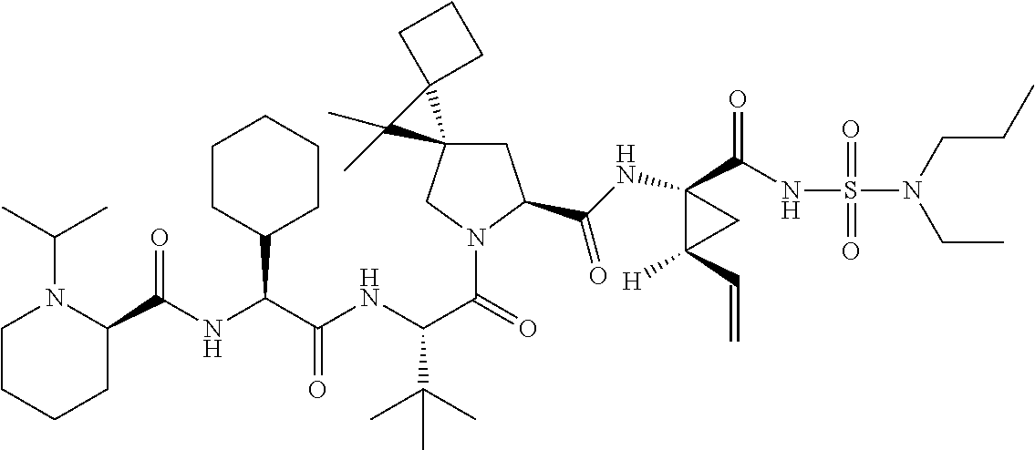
C1(C(NC(C(NC(C(=O)N2CC3(CC2C(NC2(C(NS(=O)(=O)N(CCC)CC)=O)C([H])(C=C)C2)=O)C2(C3(C)C)CCC2)C(C)(C)C)=O)C2CCCCC2)=O)N(C(C)C)CCCC1
